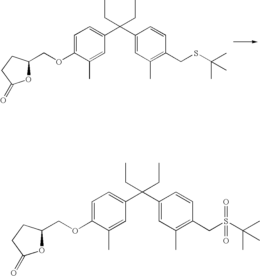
C1=C(OCC2OC(=O)CC2)C(C)=CC(C(C2=CC(C)=C(CSC(C)(C)C)C=C2)(CC)CC)=C1.C1=C(OCC2OC(=O)CC2)C(C)=CC(C(C2=CC(C)=C(CS(C(C)(C)C)(=O)=O)C=C2)(CC)CC)=C1
